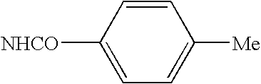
C1=CC([NHCO])=CC=C1[Me]
